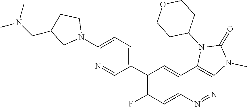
N1=NC2=C(N(C3CCOCC3)C(=O)N2C)C2=CC(C3=CC=C(N4CC(CN(C)C)CC4)N=C3)=C(F)C=C12
